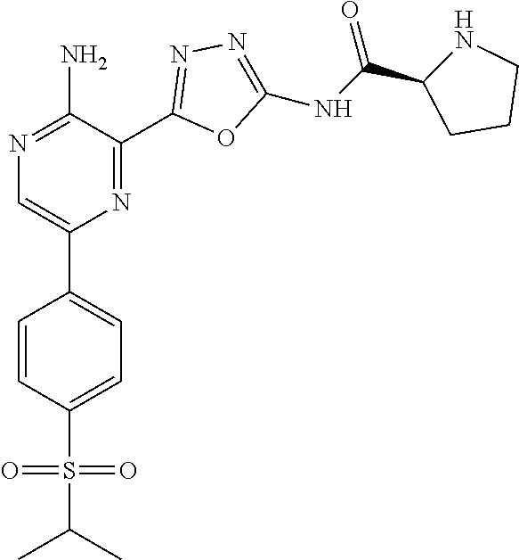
C1(C2=CC=C(S(C(C)C)(=O)=O)C=C2)=CN=C(N)C(C2=NN=C(NC(C3CCCN3)=O)O2)=N1
